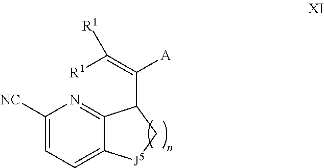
C1([NC])=CC=C2C(=N1)C(C([A])=C([R1])[R1])C[J5]2
